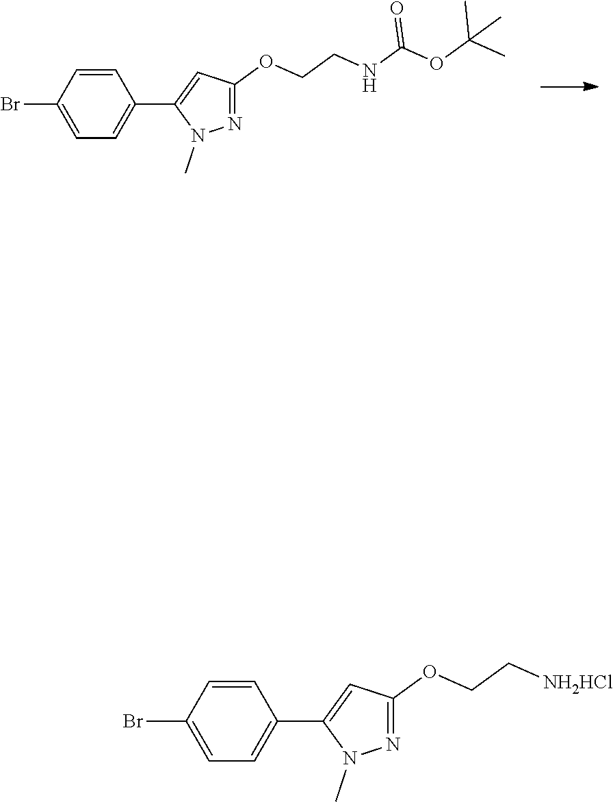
N1=C(OCCNC(=O)OC(C)(C)C)C=C(C2=CC=C(Br)C=C2)N1C.N1=C(OCC[NH2HCl])C=C(C2=CC=C(Br)C=C2)N1C
